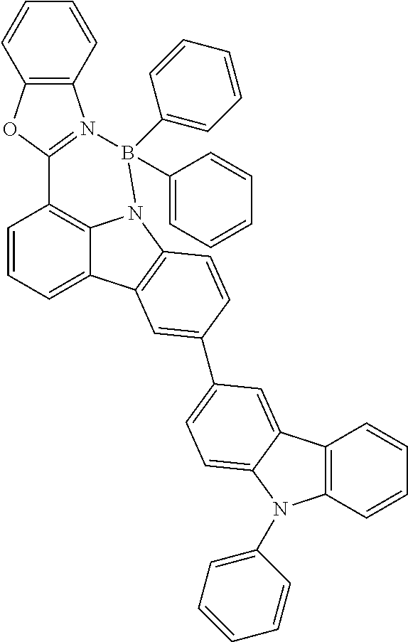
C1=CC=C2C3=C1C1=N(C4=C(O1)C=CC=C4)B(C1=CC=CC=C1)(C1=CC=CC=C1)N3C1=C2C=C(C2=CC=C3C(=C2)C2=C(N3C3=CC=CC=C3)C=CC=C2)C=C1
